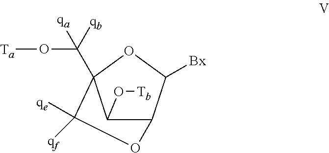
C1(O[Tb])C2C([Bx])OC1(C([qb])([qa])O[Ta])C([qf])([qe])O2
